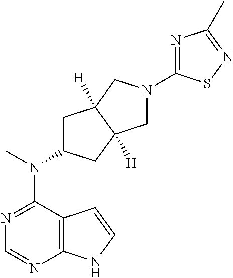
N1=C(N(C)C2CC3([H])C([H])(C2)CN(C2=NC(C)=NS2)C3)C2=C(N=C1)NC=C2
